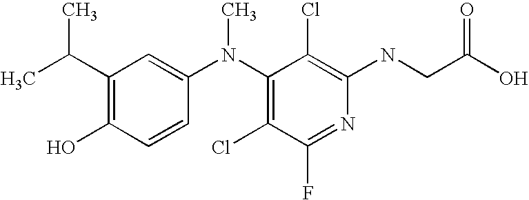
N(C1=C(Cl)C(N(C2=CC(C(C)C)=C(O)C=C2)C)=C(Cl)C(F)=N1)CC(O)=O
